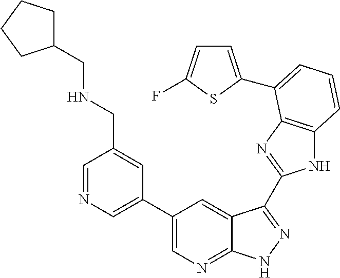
C1(C2=CN=CC(CNCC3CCCC3)=C2)=CN=C2C(=C1)C(C1=NC3=C(N1)C=CC=C3C1=CC=C(F)S1)=NN2
